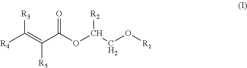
C([R3])(=C(C(OC(CO[R1])[R2])=O)[R5])[R4]
